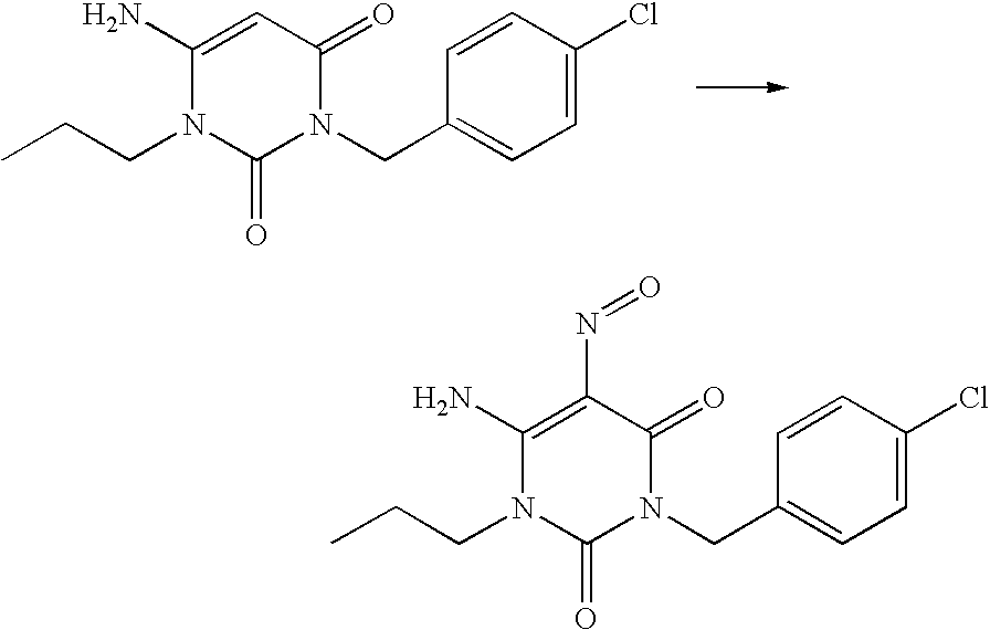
C1=CC(Cl)=CC=C1CN1C(=O)C=C(N)N(CCC)C1=O.C1=CC(Cl)=CC=C1CN1C(=O)C(N=O)=C(N)N(CCC)C1=O
